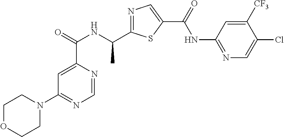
N1=C(C(NC(C2=CC(N3CCOCC3)=NC=N2)=O)C)SC(C(=O)NC2=NC=C(Cl)C([CF3])=C2)=C1
